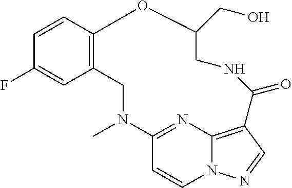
C12=C(C=CC(F)=C1)OC(CO)CNC(=O)C1=C3N(C=CC(=N3)N(C)C2)N=C1
